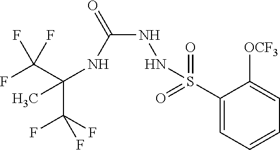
C(C(F)(F)F)(NC(NNS(C1=CC=CC=C1[OCF3])(=O)=O)=O)(C)C(F)(F)F
